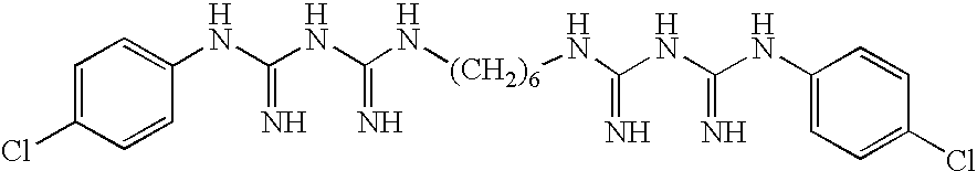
C1=CC(NC(NC(N[(CH2)6]NC(NC(NC2=CC=C(Cl)C=C2)=N)=N)=N)=N)=CC=C1Cl
